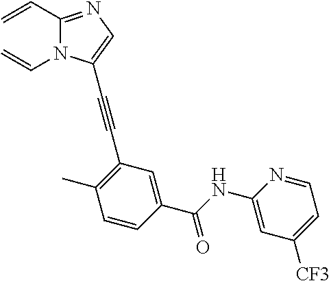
C=CC1=NC=C(C#CC2=C(C)C=CC(C(NC3=CC([CF3])=CC=N3)=O)=C2)N1C=C
